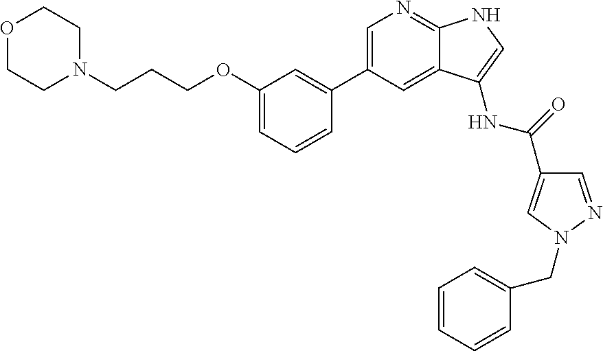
C1=C(C2=CC(OCCCN3CCOCC3)=CC=C2)C=C2C(=N1)NC=C2NC(C1=CN(CC2=CC=CC=C2)N=C1)=O
